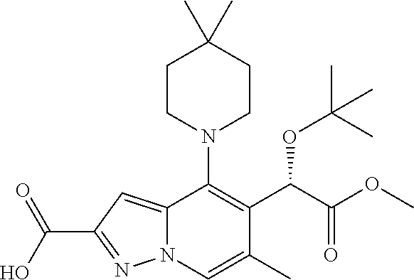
C12=CC(C(O)=O)=NN1C=C(C)C(C(C(OC)=O)OC(C)(C)C)=C2N1CCC(C)(C)CC1
